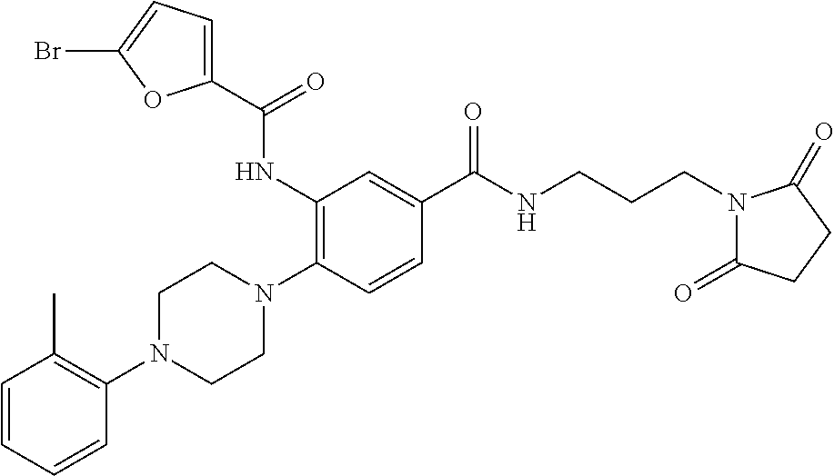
C1=CC=CC(N2CCN(C3=C(NC(C4=CC=C(Br)O4)=O)C=C(C(NCCCN4C(=O)CCC4=O)=O)C=C3)CC2)=C1C
